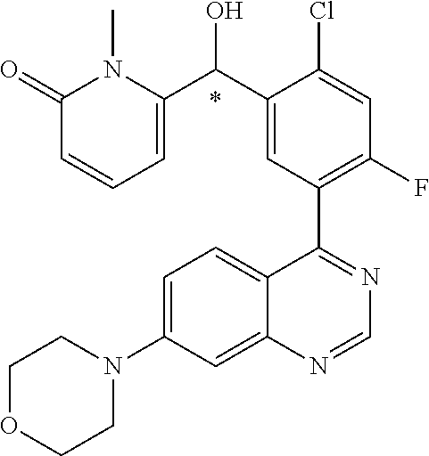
*.C1=C(N2CCOCC2)C=C2C(=C1)C(C1=C(F)C=C(Cl)C(C(O)C3=CC=CC(=O)N3C)=C1)=NC=N2
